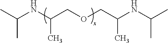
CC(C)NC(COCC(NC(C)C)C)C
